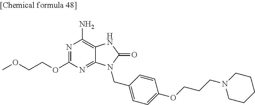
N1=C(OCCOC)N=C2C(=C1N)NC(=O)N2CC1=CC=C(OCCCN2CCCCC2)C=C1
